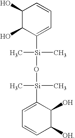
C1(O)C(O)C([Si](C)(C)O[Si](C)(C)C2=CC=CC([OH])C2O)=CC=C1
